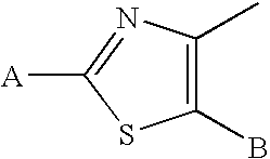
C1(B)=C(C)N=C([A])S1
